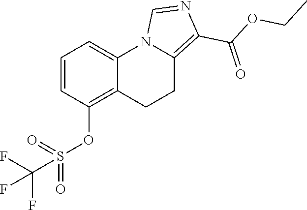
C1=CC(OS(=O)(=O)C(F)(F)F)=C2C(=C1)N1C(=C(C(OCC)=O)N=C1)CC2
